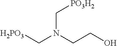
[H2PO3]CN(CCO)C[PO3H2]
